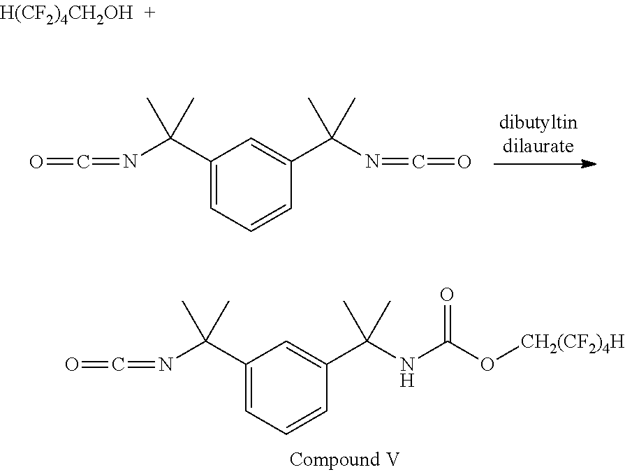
O=C=NC(C1=CC=CC(C(NC(O[CH2(CF2)4H])=O)(C)C)=C1)(C)C.O=C=NC(C1=CC=CC(C(N=C=O)(C)C)=C1)(C)C.[H(CF2)4CH2OH]
